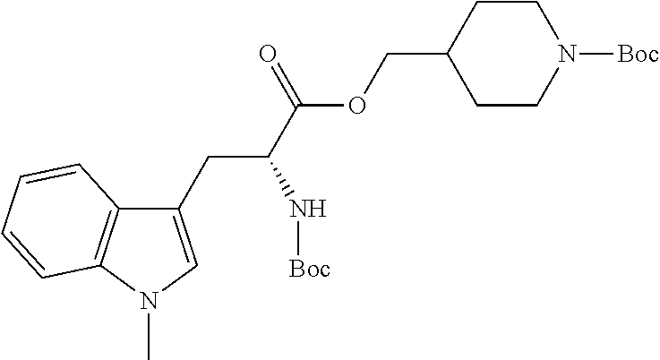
C1(CC(C(OCC2CCN([Boc])CC2)=O)N[Boc])=CN(C)C2=C1C=CC=C2
